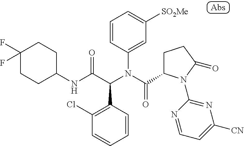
C1(NC(C(N(C(=O)C2CCC(=O)N2C2=NC([CN])=CC=N2)C2=CC([SO2Me])=CC=C2)C2=C(Cl)C=CC=C2)=O)CCC(F)(F)CC1
